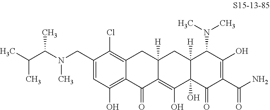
C1(CN(C(C(C)C)C)C)=CC(O)=C2C(=C1Cl)CC1([H])C(=C(O)C3(O)C([H])(C1)C(N(C)C)C(O)=C(C(N)=O)C3=O)C2=O
